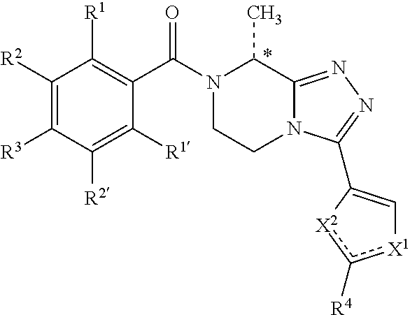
C1([R2])=C([R3])C([R2])=C([R1])C(C(N2CCN3C(=NN=C3C3=C[X1]c([R4])[X2]3)C2C)=O)=C1[R1]
